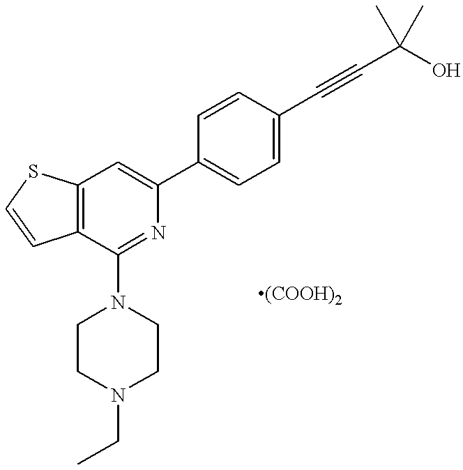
C12=C(C=C(C3=CC=C(C#CC(O)(C)C)C=C3)N=C1N1CCN(CC)CC1)SC=C2
